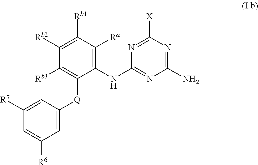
C1=C([R6])C=C([Q]C2=C([Rb3])C([Rb2])=C([Rb1])C([Ra])=C2NC2=NC(N)=NC([X])=N2)C=C1[R7]
